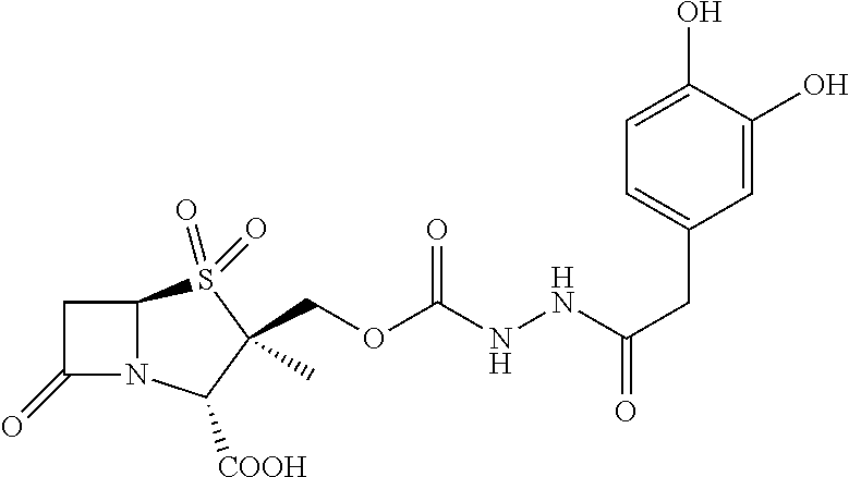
C1C(=O)N2C1S(=O)(=O)C(C)(COC(NNC(CC1=CC=C(O)C(O)=C1)=O)=O)C2[COOH]
